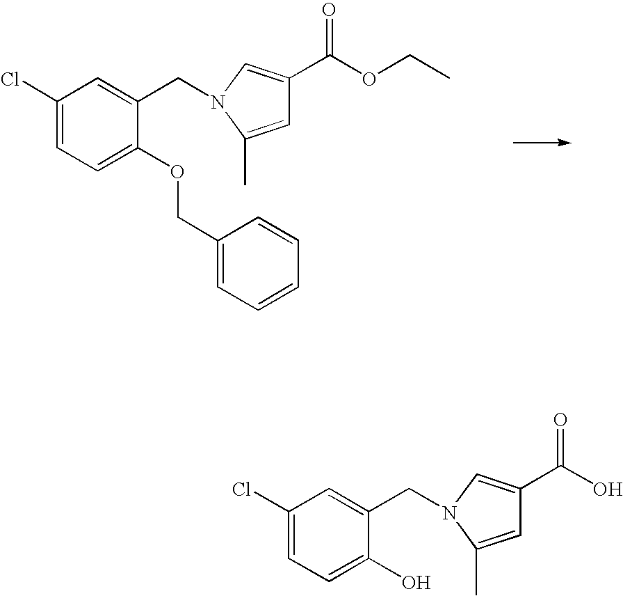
C1(Cl)=CC=C(OCC2=CC=CC=C2)C(CN2C=C(C(OCC)=O)C=C2C)=C1.C1(Cl)=CC=C(O)C(CN2C=C(C(O)=O)C=C2C)=C1
